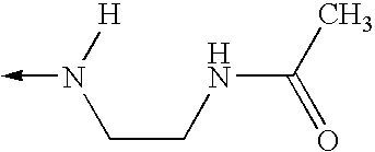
N(->C)([H])CCNC(C)=O
